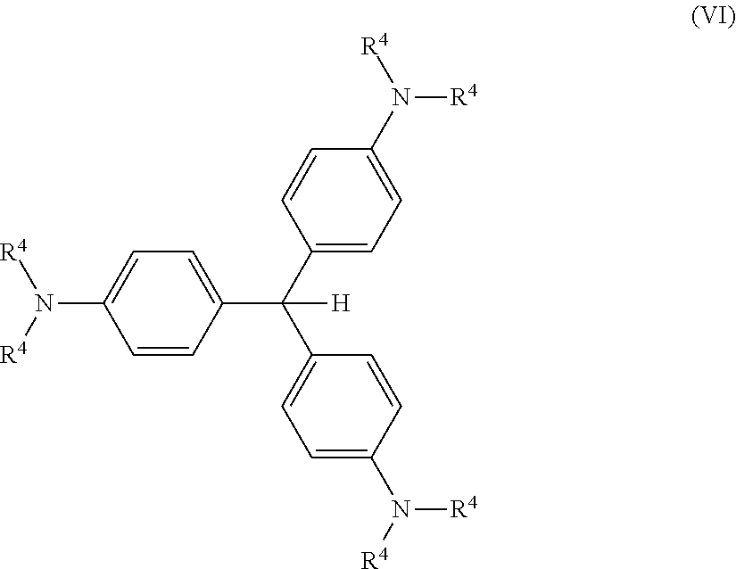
N(C1=CC=C(C(C2=CC=C(N([R4])[R4])C=C2)(C2=CC=C(N([R4])[R4])C=C2)[H])C=C1)([R4])[R4]
